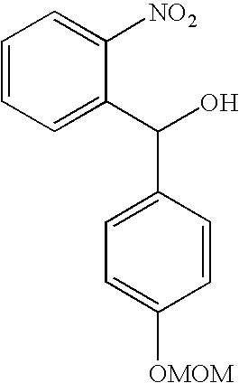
C1=CC=C(C(O)C2=CC=C([OMOM])C=C2)C([NO2])=C1
